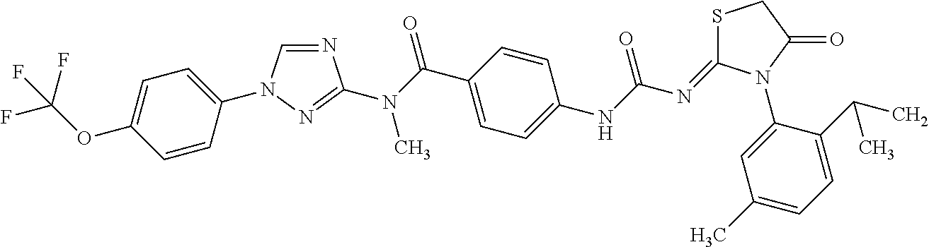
N1=CN(C2=CC=C(OC(F)(F)F)C=C2)N=C1N(C(C1=CC=C(NC(N=C2SCC(=O)N2C2=CC(C)=CC=C2C(C)C)=O)C=C1)=O)C
